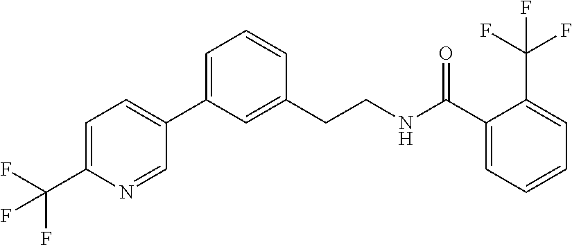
C1(C(F)(F)F)=CC=C(C2=CC=CC(CCNC(C3=CC=CC=C3C(F)(F)F)=O)=C2)C=N1
